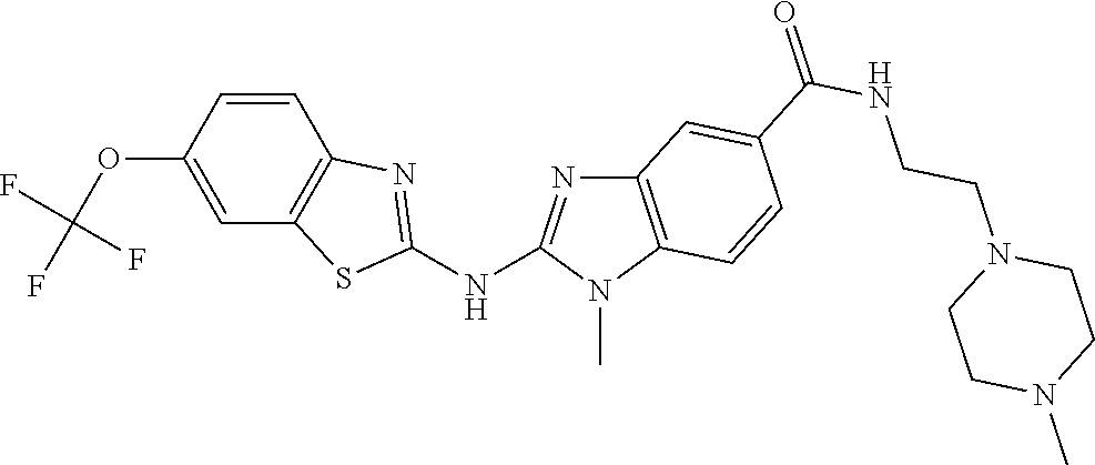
O(C1=CC2=C(C=C1)N=C(NC1=NC3=C(N1C)C=CC(C(NCCN1CCN(C)CC1)=O)=C3)S2)C(F)(F)F
